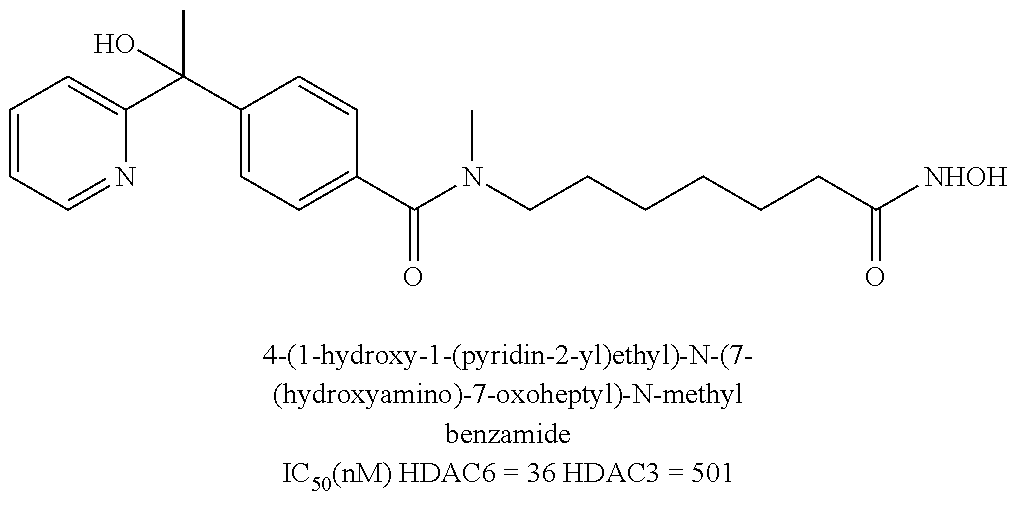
C1=CC=NC(C(C2=CC=C(C(N(CCCCCCC([NHOH])=O)C)=O)C=C2)(C)O)=C1
